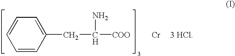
C1(CC([COO])N)=CC=CC=C1.[Cr].[3 HCl]
